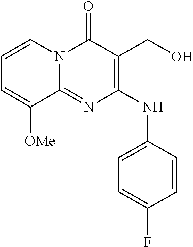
C1=CC(NC2=C(CO)C(=O)N3C(=N2)C([OMe])=CC=C3)=CC=C1F
